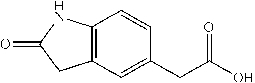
C12=C(C=C(CC(O)=O)C=C1)CC(=O)N2
